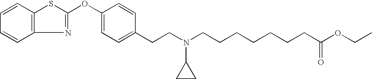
C1=CC2=C(C=C1)N=C(OC1=CC=C(CCN(CCCCCCCC(OCC)=O)C3CC3)C=C1)S2
